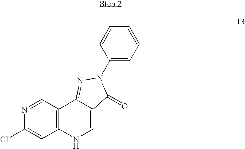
C1=NC(Cl)=CC2=C1C1=NN(C3=CC=CC=C3)C(=O)C1=CN2
